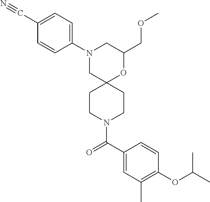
N1(C2=CC=C(C#N)C=C2)CC2(OC(COC)C1)CCN(C(C1=CC(C)=C(OC(C)C)C=C1)=O)CC2
